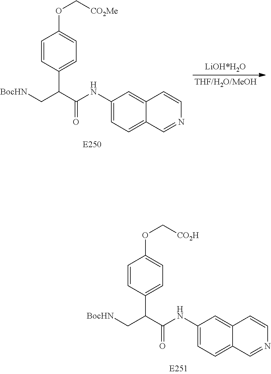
C1(NC(C(C[BocHN])C2=CC=C(OC[CO2H])C=C2)=O)=CC=C2C(=C1)C=CN=C2.C1(NC(C(C[BocHN])C2=CC=C(OC[CO2Me])C=C2)=O)=CC=C2C(=C1)C=CN=C2
